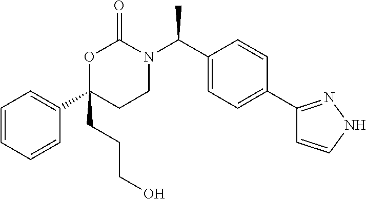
C1=CC=CC(C2(CCCO)CCN(C(C3=CC=C(C4=NNC=C4)C=C3)C)C(=O)O2)=C1
